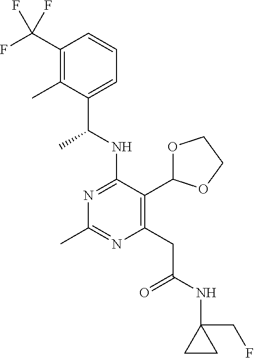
N1=C(NC(C)C2=CC=CC(C(F)(F)F)=C2C)C(C2OCCO2)=C(CC(=O)NC2(CF)CC2)N=C1C
